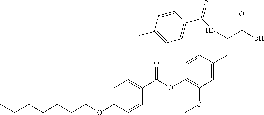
C1=C(OCCCCCCC)C=CC(C(OC2=C(OC)C=C(CC(C(O)=O)NC(C3=CC=C(C)C=C3)=O)C=C2)=O)=C1
